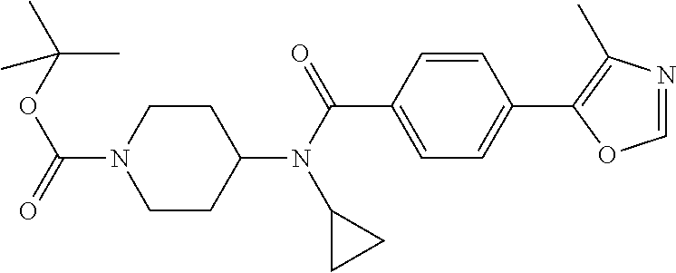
C(N1CCC(N(C2CC2)C(=O)C2=CC=C(C3=C(C)N=CO3)C=C2)CC1)(=O)OC(C)(C)C
